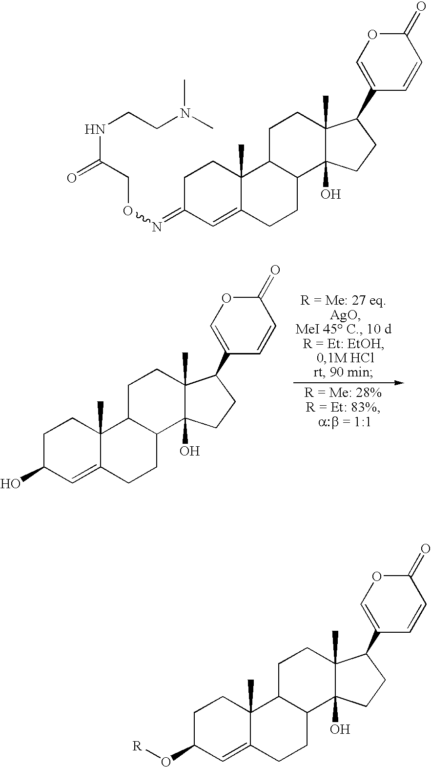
C1C(=NOCC(NCCN(C)C)=O)C=C2C(C)(C1)C1C(CC2)C2(O)C(C)(CC1)C(C1=COC(=O)C=C1)CC2.C1C(O[R])C=C2C(C)(C1)C1C(CC2)C2(O)C(C)(CC1)C(C1=COC(=O)C=C1)CC2.C1C(O)C=C2C(C)(C1)C1C(CC2)C2(O)C(C)(CC1)C(C1=COC(=O)C=C1)CC2
